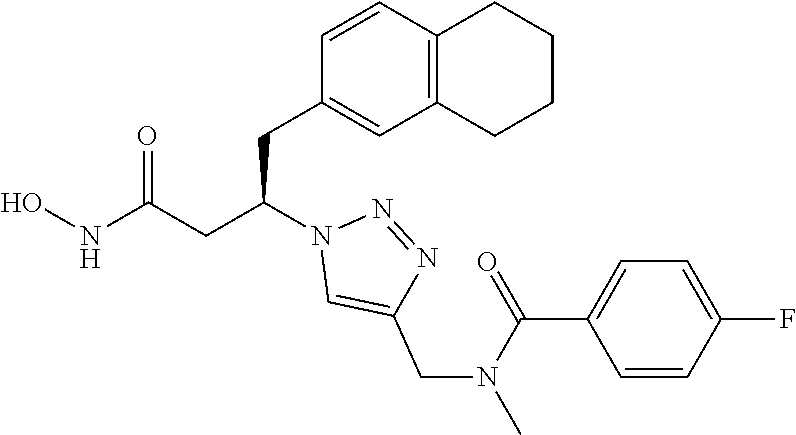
N1=NN(C(CC2=CC3=C(C=C2)CCCC3)CC(NO)=O)C=C1CN(C(C1=CC=C(F)C=C1)=O)C
